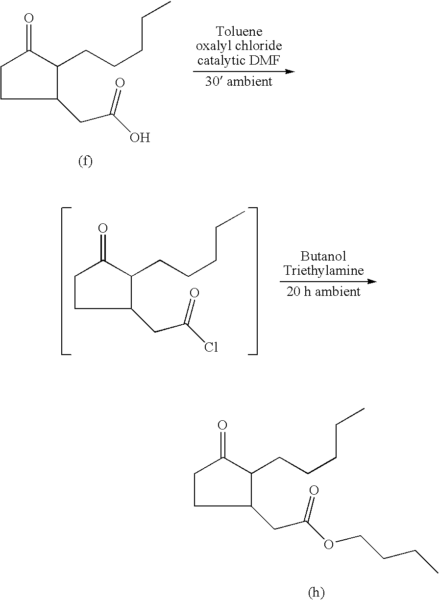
C1CC(CC(=O)O)C(CCCCC)C1=O.C1CC(CC(=O)Cl)C(CCCCC)C1=O.C1CC(CC(=O)OCCCC)C(CCCCC)C1=O
